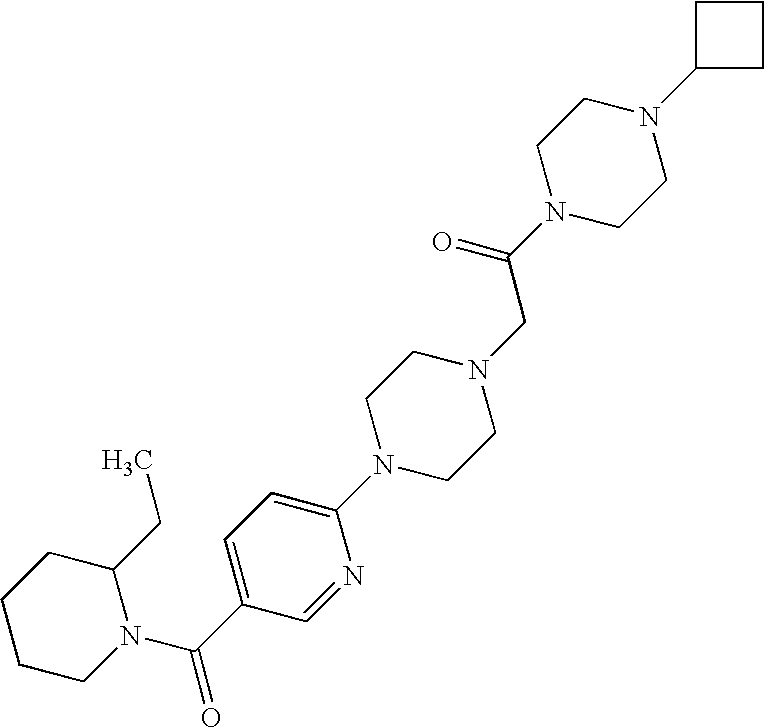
N1=CC(C(=O)N2C(CC)CCCC2)=CC=C1N1CCN(CC(N2CCN(C3CCC3)CC2)=O)CC1
